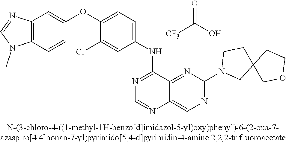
C1(OC2=CC=C(NC3=NC=NC4=CN=C(N5CC6(CC5)COCC6)N=C34)C=C2Cl)=CC2=C(C=C1)N(C)C=N2.O=C(O)[CF3]
